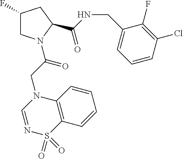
C1C(F)CC(C(=O)NCC2=CC=CC(Cl)=C2F)N1C(CN1C=NS(=O)(=O)C2=C1C=CC=C2)=O
